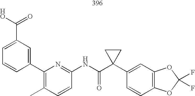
C1=C(C(O)=O)C=C(C2=C(C)C=CC(NC(C3(C4=CC5=C(C=C4)OC(F)(F)O5)CC3)=O)=N2)C=C1
